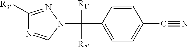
C1=C(C([R2])([R1])N2N=C([R3])N=C2)C=CC(C#N)=C1
